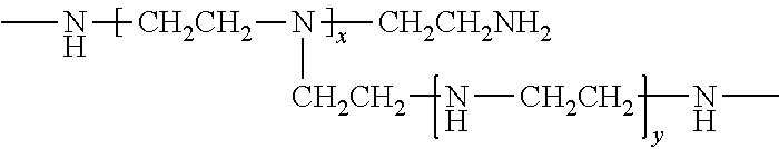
CN[CH2CH2]N([CH2CH2NH2])[CH2CH2]N[CH2CH2]NC
